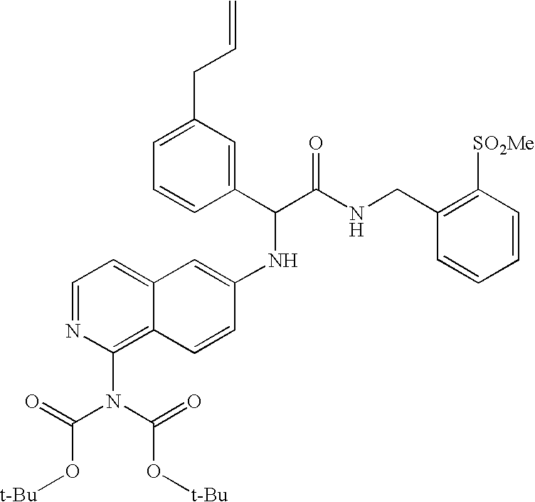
C1=NC(N(C(=O)O[t-Bu])C(=O)O[t-Bu])=C2C(=C1)C=C(NC(C(NCC1=C([SO2Me])C=CC=C1)=O)C1=CC(CC=C)=CC=C1)C=C2
